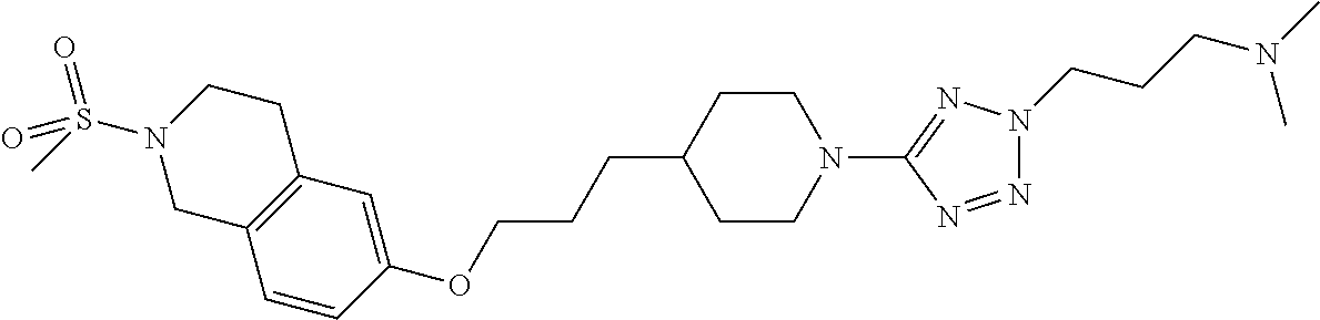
C1=CC(OCCCC2CCN(C3=NN(CCCN(C)C)N=N3)CC2)=CC2=C1CN(S(C)(=O)=O)CC2
